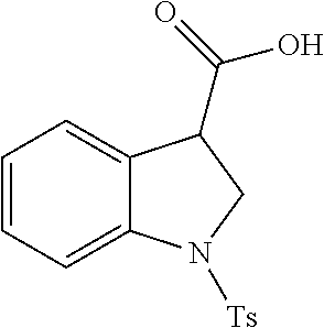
C1=CC=C2C(=C1)C(C(O)=O)CN2[Ts]
